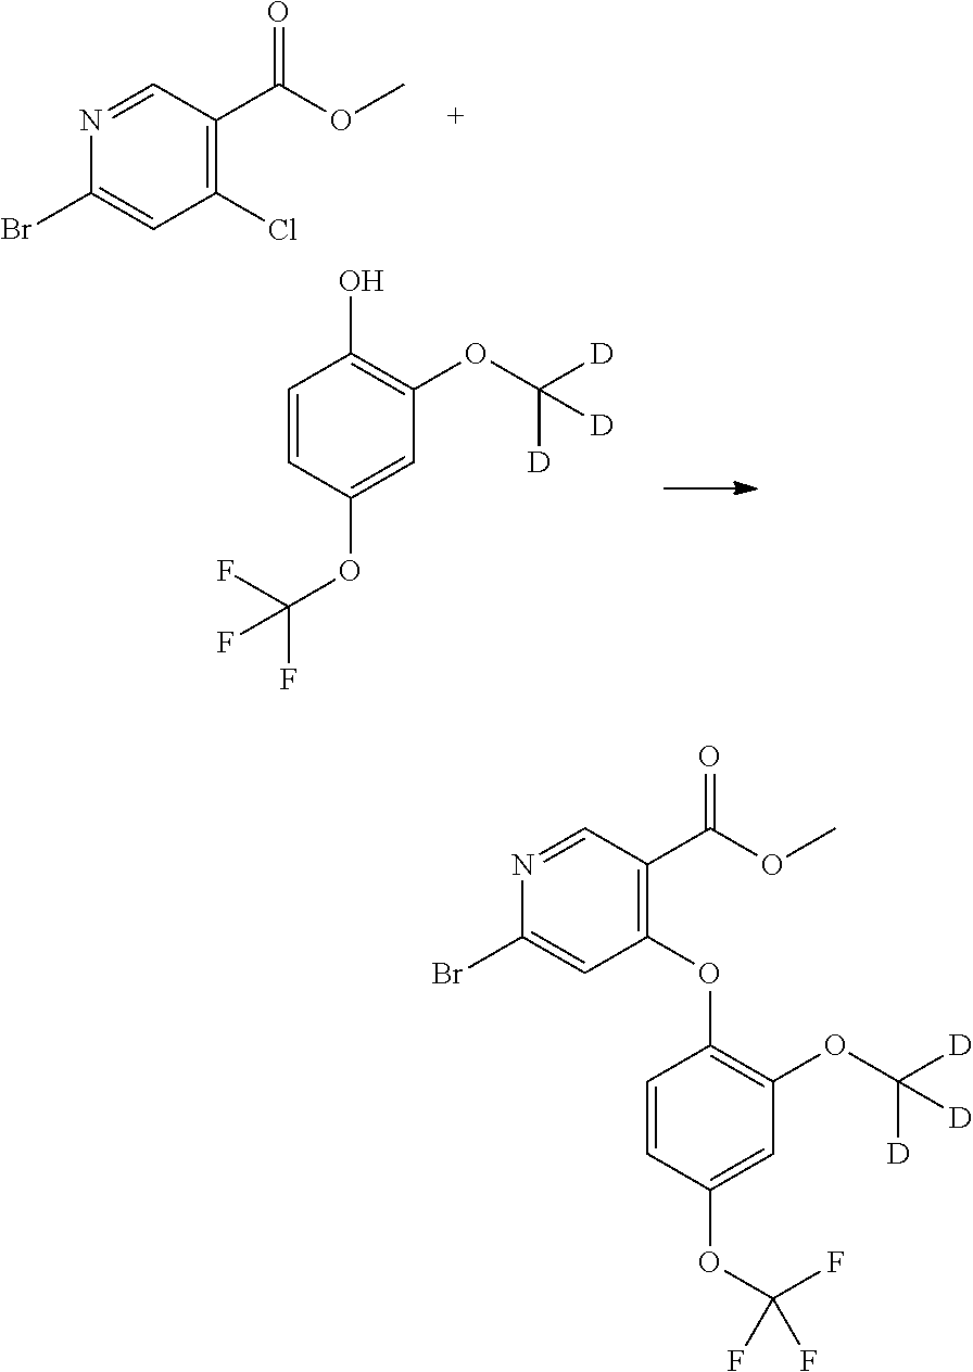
C1(OC2=C(OC([D])([D])[D])C=C(OC(F)(F)F)C=C2)=C(C(OC)=O)C=NC(Br)=C1.C1(Cl)=C(C(OC)=O)C=NC(Br)=C1.OC1=C(OC([D])([D])[D])C=C(OC(F)(F)F)C=C1
